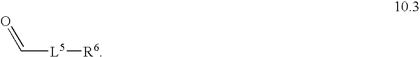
O=C[L5][R6]
